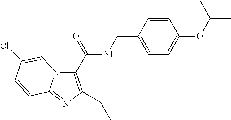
C1=CC(CNC(=O)C2=C(CC)N=C3N2C=C(Cl)C=C3)=CC=C1OC(C)C
